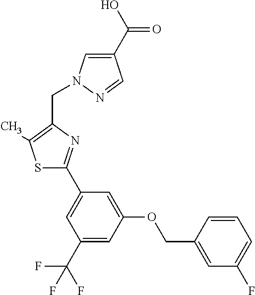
C1(C(O)=O)=CN(CC2=C(C)SC(C3=CC(C(F)(F)F)=CC(OCC4=CC(F)=CC=C4)=C3)=N2)N=C1
